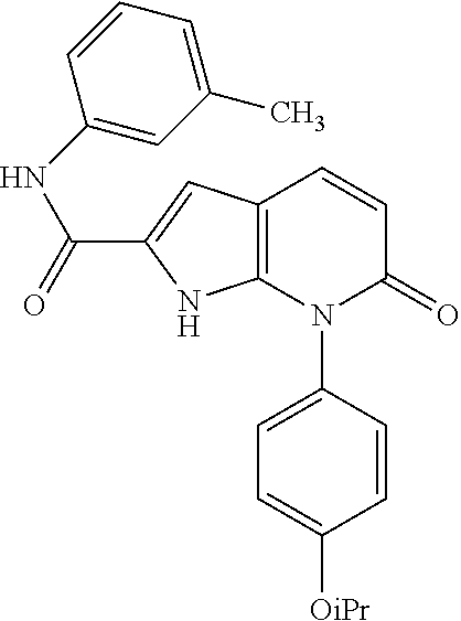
C12=C(C=C(C(=O)NC3=CC(C)=CC=C3)N1)C=CC(=O)N2C1=CC=C([OiPr])C=C1
